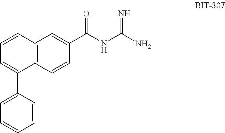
C1=CC2=C(C(C3=CC=CC=C3)=C1)C=CC(C(NC(N)=N)=O)=C2
